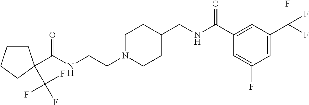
C(NCCN1CCC(CNC(C2=CC(C(F)(F)F)=CC(F)=C2)=O)CC1)(=O)C1(C(F)(F)F)CCCC1
